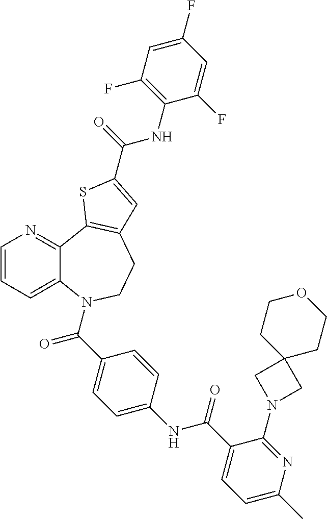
C1=CC=C2C(=N1)C1=C(CCN2C(C2=CC=C(NC(C3=CC=C(C)N=C3N3CC4(C3)CCOCC4)=O)C=C2)=O)C=C(C(=O)NC2=C(F)C=C(F)C=C2F)S1
